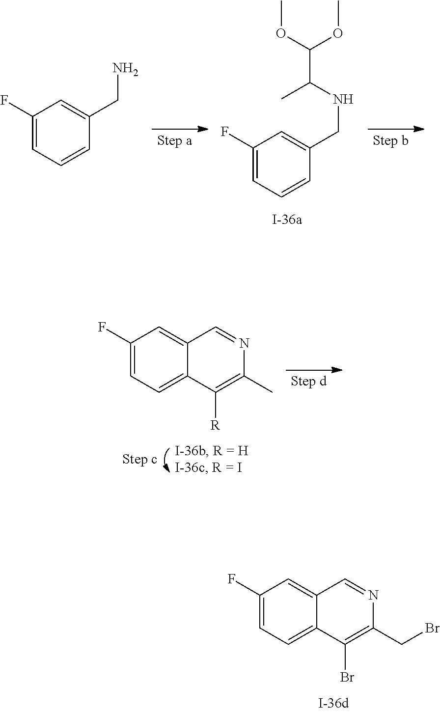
C1(F)=CC=C2C(=C1)C=NC(CBr)=C2Br.C1(F)=CC=CC(CNC(C(OC)OC)C)=C1.C1(F)=CC=CC(CN)=C1.C1(F)=CC=C2C(=C1)C=NC(C)=C2[R]
